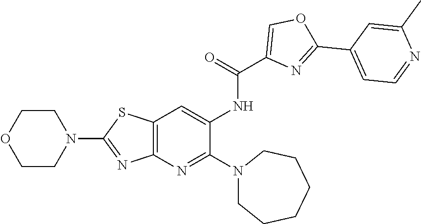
N1(C2=NC3=C(SC(N4CCOCC4)=N3)C=C2NC(C2=COC(C3=CC=NC(C)=C3)=N2)=O)CCCCCC1
